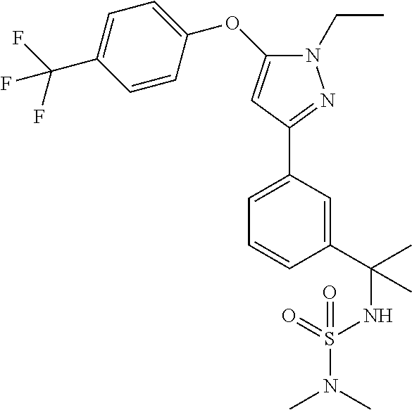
N1(CC)C(OC2=CC=C(C(F)(F)F)C=C2)=CC(C2=CC=CC(C(NS(N(C)C)(=O)=O)(C)C)=C2)=N1
